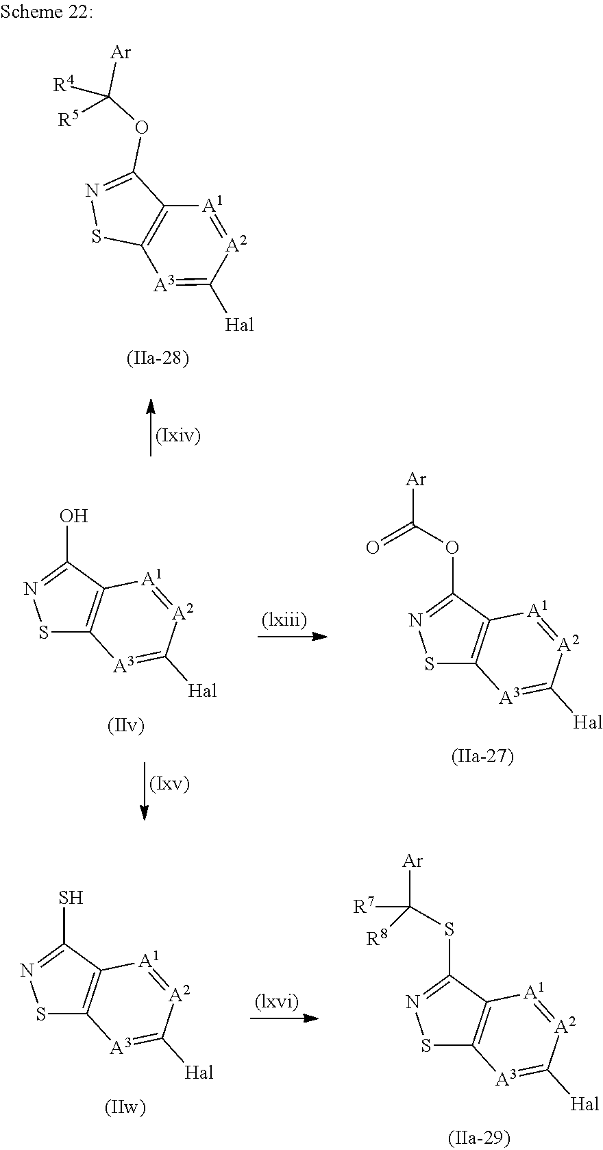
S1C2=C(C(O)=N1)[A1]=[A2]C([Hal])=[A3]2.S1C2=C(C(OC([Ar])=O)=N1)[A1]=[A2]C([Hal])=[A3]2.S1C2=C(C(S)=N1)[A1]=[A2]C([Hal])=[A3]2.S1C2=C(C(SC([Ar])([R7])[R8])=N1)[A1]=[A2]C([Hal])=[A3]2.N1=C(OC([R5])([Ar])[R4])C2=C(S1)[A3]=C([Hal])[A2]=[A1]2
